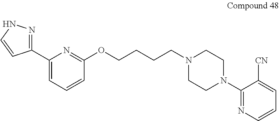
C1(C2=NNC=C2)=CC=CC(OCCCCN2CCN(C3=NC=CC=C3[CN])CC2)=N1
